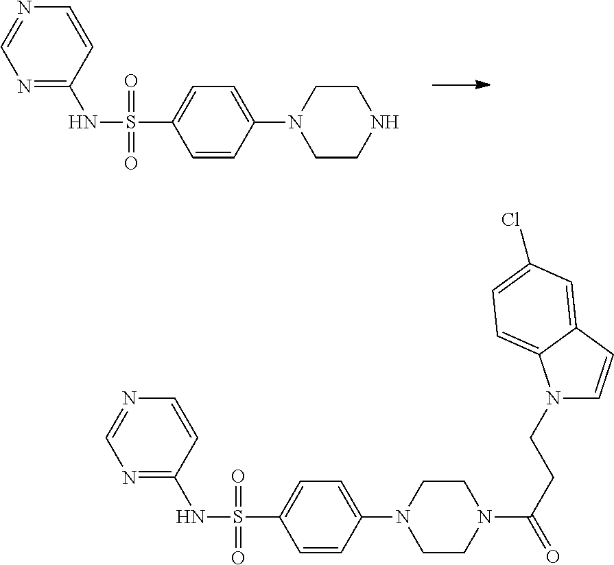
C1=CC(N2CCNCC2)=CC=C1S(=O)(=O)NC1=NC=NC=C1.C1=CC(N2CCN(C(CCN3C=CC4=CC(Cl)=CC=C34)=O)CC2)=CC=C1S(=O)(=O)NC1=NC=NC=C1
